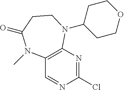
C12=C(N=C(Cl)N=C1)N(C1CCOCC1)CCC(=O)N2C
